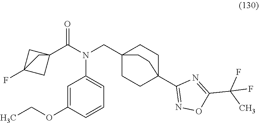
C1=C(OCC)C=CC=C1N(C(C12CC(F)(C1)C2)=O)CC12CCC(C3=NOC(C(C)(F)F)=N3)(CC1)CC2
